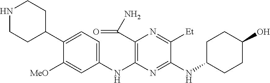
C1(NC2=C(C(N)=O)N=C([Et])C(NC3CCC(O)CC3)=N2)=CC=C(C2CCNCC2)C([MeO])=C1
